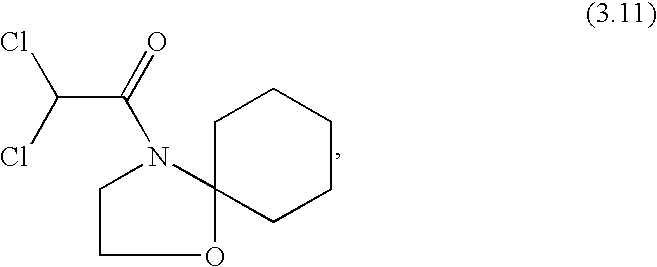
C(C(=O)N1CCCOC12CCCCC2)(Cl)Cl
